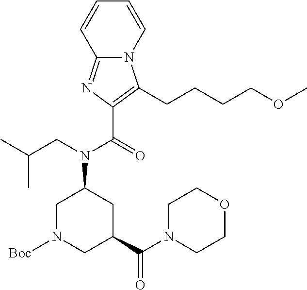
C12=NC(C(N(C3CN([Boc])CC(C(=O)N4CCOCC4)C3)CC(C)C)=O)=C(CCCCOC)N1C=CC=C2
